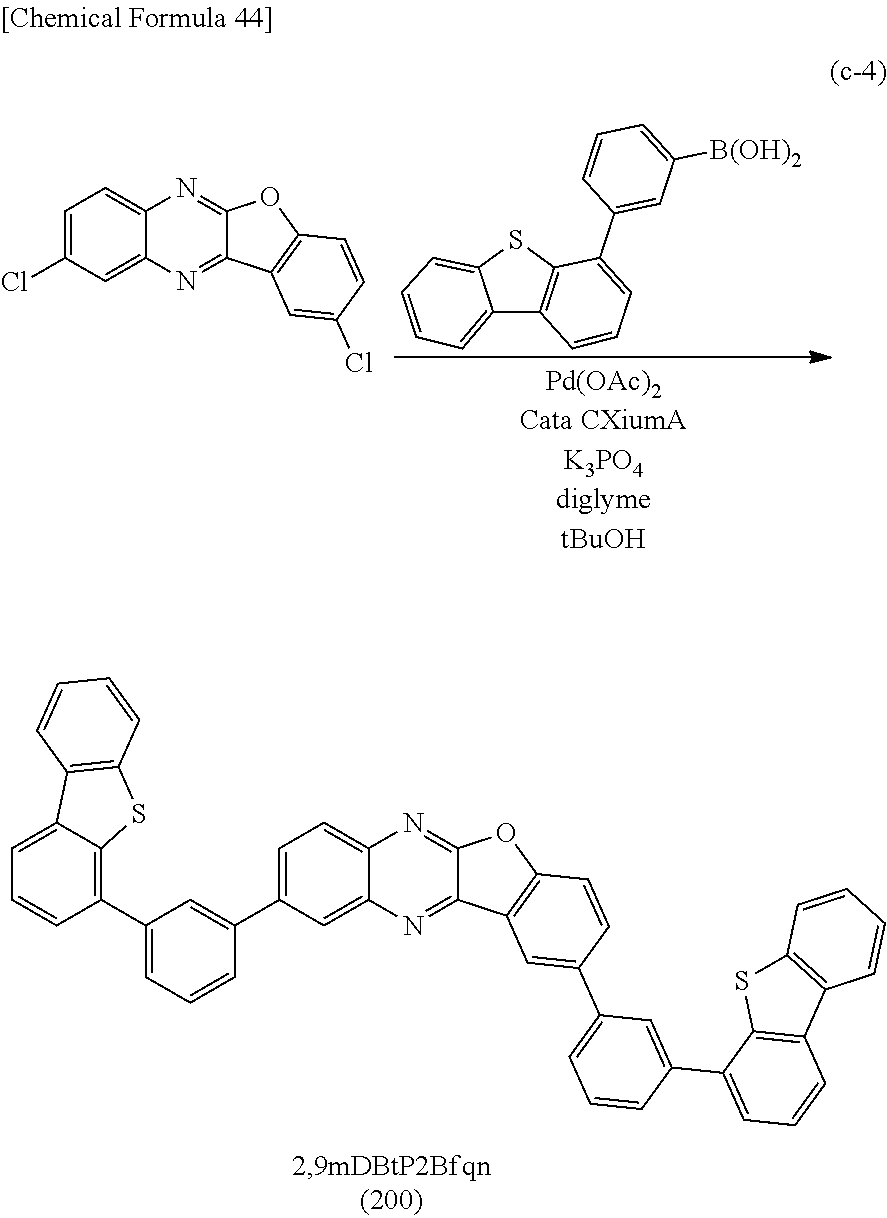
C1=C(C2=CC(C3=C4C(=CC=C3)C3=C(S4)C=CC=C3)=CC=C2)C=C2C(=C1)N=C1C(=N2)C2=C(O1)C=CC(C1=CC=CC(C3=CC=CC4=C3SC3=C4C=CC=C3)=C1)=C2.C12=CC=CC=C1SC1=C2C=CC=C1C1=CC([B(OH)2])=CC=C1.C1=C(Cl)C=C2C(=C1)N=C1C(=N2)C2=C(O1)C=CC(Cl)=C2
